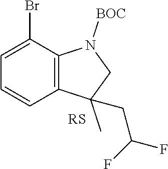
C12=C(C(Br)=CC=C1)N([BOC])CC2(C)CC(F)F
